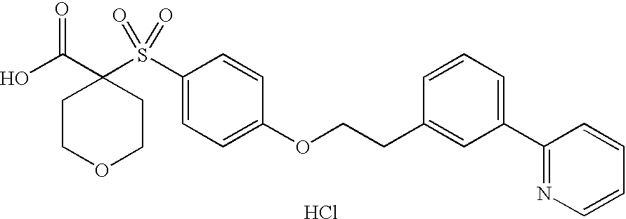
C1(S(C2(C(O)=O)CCOCC2)(=O)=O)=CC=C(OCCC2=CC(C3=NC=CC=C3)=CC=C2)C=C1.Cl
